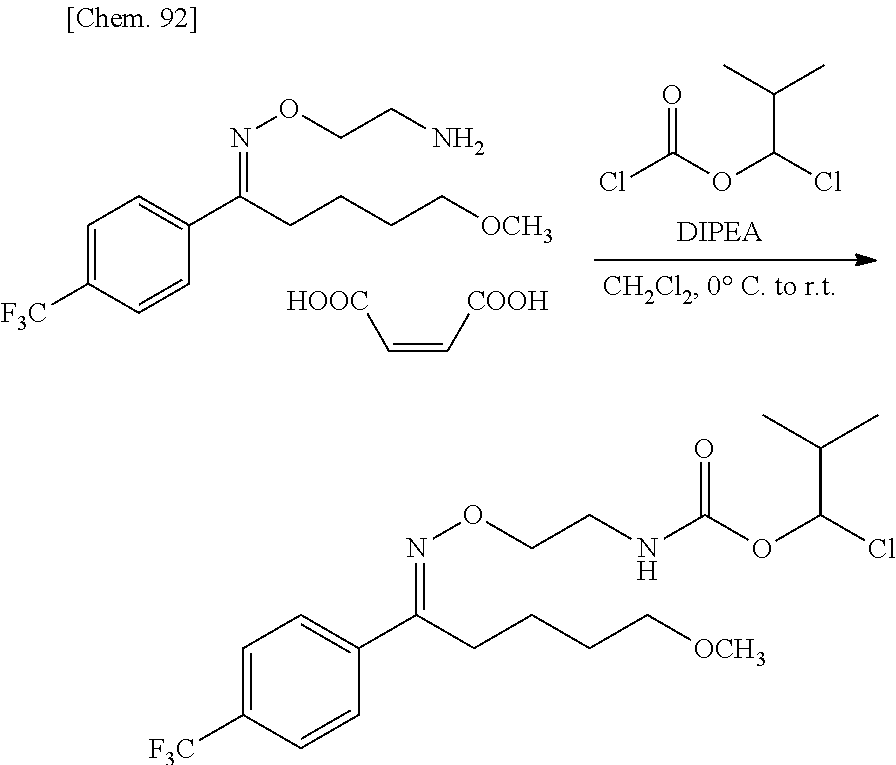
C1=C([F3C])C=CC(C(CCCC[OCH3])=NOCCN)=C1.[HOOC]C=C[COOH].ClC(OC(Cl)C(C)C)=O.C1=C([F3C])C=CC(C(CCCC[OCH3])=NOCCNC(OC(Cl)C(C)C)=O)=C1
